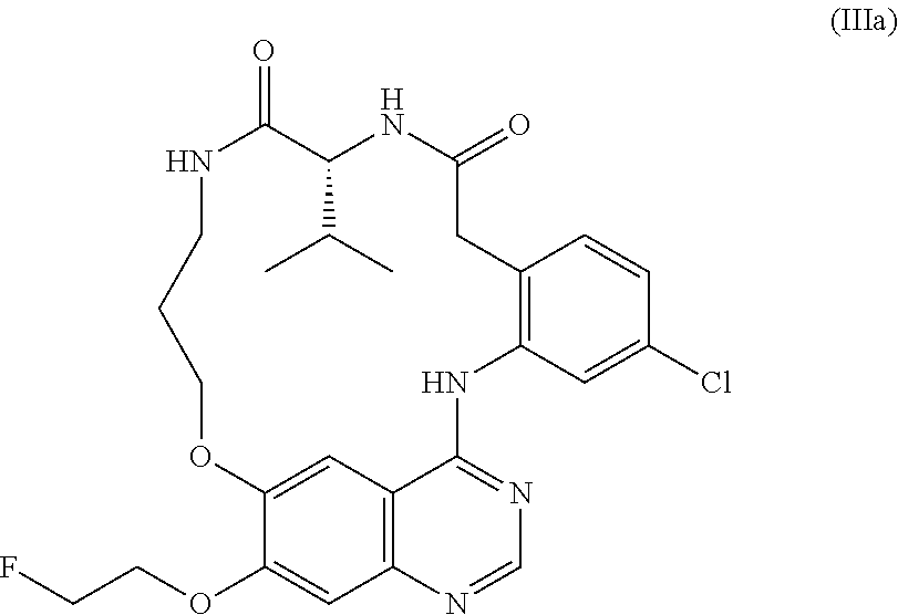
N1C(=O)C(C(C)C)NC(=O)CC2=C(C=C(Cl)C=C2)NC2=NC=NC3=C2C=C(C(OCCF)=C3)OCCC1
